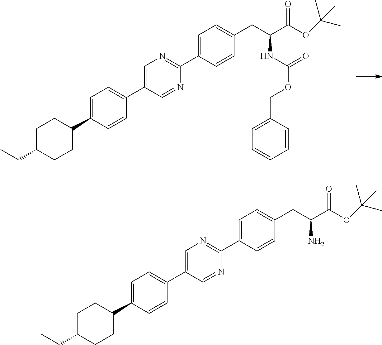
C1=C(C2CCC(CC)CC2)C=CC(C2=CN=C(C3=CC=C(CC(NC(OCC4=CC=CC=C4)=O)C(OC(C)(C)C)=O)C=C3)N=C2)=C1.C1=C(C2CCC(CC)CC2)C=CC(C2=CN=C(C3=CC=C(CC(N)C(OC(C)(C)C)=O)C=C3)N=C2)=C1
